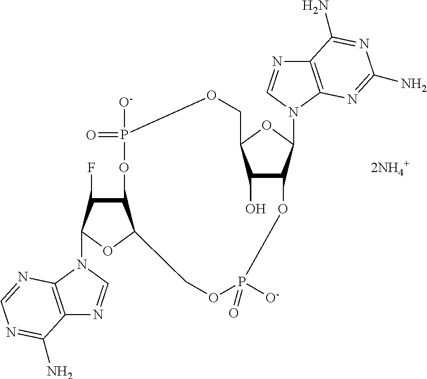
C12C(F)C(N3C=NC4=C3N=CN=C4N)OC1COP([O-])(=O)OC1C(O)C(OC1N1C3=C(N=C1)C(N)=NC(N)=N3)COP([O-])(=O)O2
